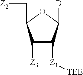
C1([Z3])C([Z1][TEE])C(B)OC1C[Z2]
